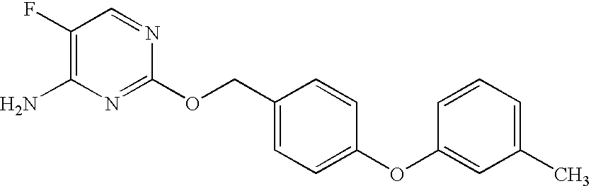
NC1=C(F)C=NC(OCC2=CC=C(OC3=CC(C)=CC=C3)C=C2)=N1
